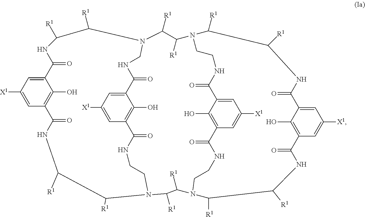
C1=C([X1])C=C2C(O)=C1C(=O)NC([R1])C([R1])N1CCNC(=O)C3=C(O)C(=CC([X1])=C3)C(=O)NCN(C([R1])C([R1])NC2=O)C([R1])C([R1])N2C([R1])C([R1])NC(=O)C3=CC([X1])=CC(=C3O)C(=O)NC([R1])C([R1])N(CCNC(=O)C3=C(O)C(=CC([X1])=C3)C(=O)NCC2)C([R1])C1[R1]
